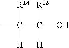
OC([R1B])([H])C([R1A])([H])C
